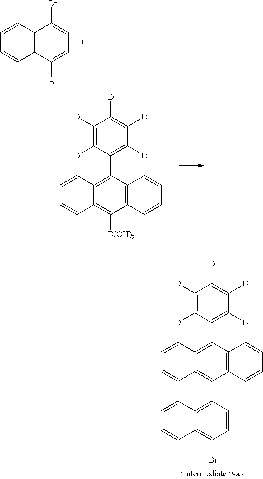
C1=CC2=C(C=C1)C(Br)=CC=C2Br.C1([D])=C([D])C(C2=C3C(=C([B(OH)2])C4=C2C=CC=C4)C=CC=C3)=C([D])C([D])=C1[D].C1([D])=C([D])C(C2=C3C(=C(C4=C5C(=C(Br)C=C4)C=CC=C5)C4=C2C=CC=C4)C=CC=C3)=C([D])C([D])=C1[D]
